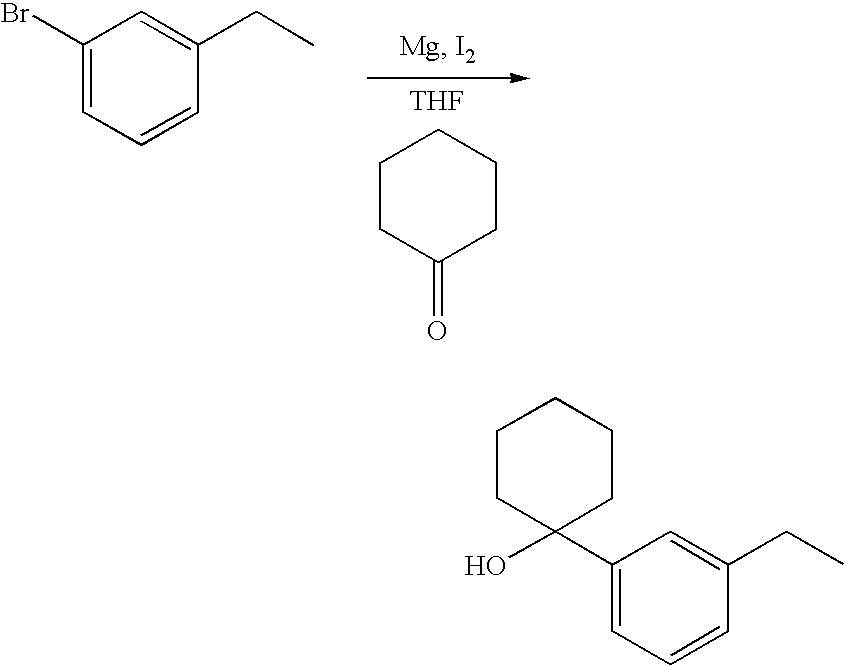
C1(Br)=CC=CC(CC)=C1.[THF].C1CC(=O)CCC1.C1(C2(O)CCCCC2)=CC=CC(CC)=C1
